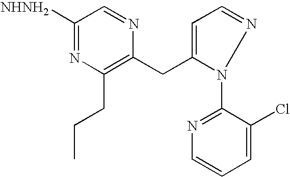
C1([NHNH2])=NC(CCC)=C(CC2=CC=NN2C2=NC=CC=C2Cl)N=C1
